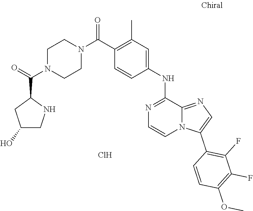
C1=CC(C(N2CCN(C(C3CC(O)CN3)=O)CC2)=O)=C(C)C=C1NC1=NC=CN2C1=NC=C2C1=C(F)C(F)=C(OC)C=C1.Cl
